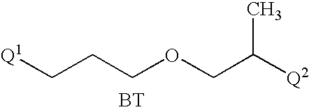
C(CCOCC(C)[Q2])[Q1].[BT]
